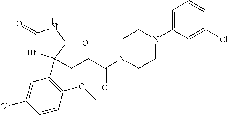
C1(=O)NC(C2=C(OC)C=CC(Cl)=C2)(CCC(N2CCN(C3=CC=CC(Cl)=C3)CC2)=O)C(=O)N1
